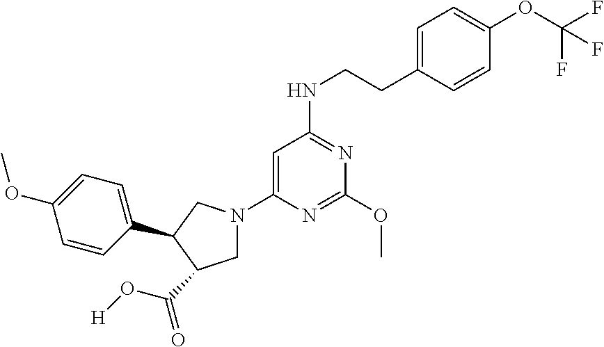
C1=C(N2CC(C(O[H])=O)C(C3=CC=C(OC)C=C3)C2)N=C(OC)N=C1NCCC1=CC=C(OC(F)(F)F)C=C1
